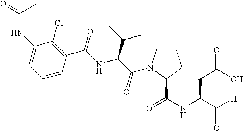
C1(NC(=O)C)=CC=CC(C(NC(C(=O)N2CCCC2C(NC(C([H])=O)CC(O)=O)=O)C(C)(C)C)=O)=C1Cl
